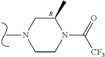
C1CN(C(=O)[CF3])C(C)CN1C.[R]
